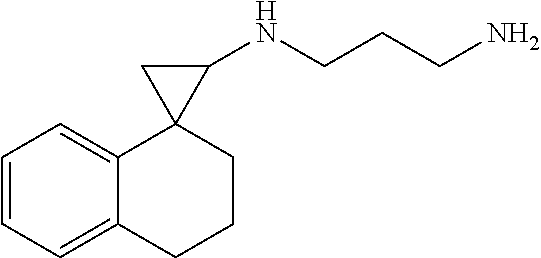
C1=CC=C2C(=C1)C1(CCC2)C(NCCCN)C1
